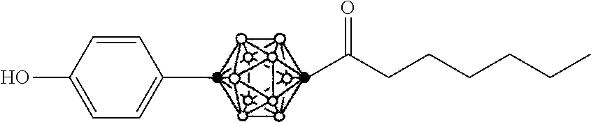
CC1=CC=C(O)C=C1.CC(CCCCCC)=O
